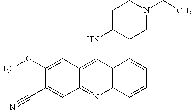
C12=C(C(NC3CCN(CC)CC3)=C3C(=N1)C=C(C#N)C(OC)=C3)C=CC=C2
